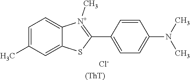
C1=C(C)C=C2C(=C1)[N+](C)=C(C1=CC=C(N(C)C)C=C1)S2.[Cl-].[(ThT)]
